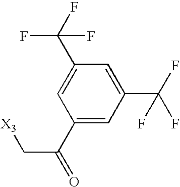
C1(C(=O)C[X3])=CC(C(F)(F)F)=CC(C(F)(F)F)=C1
